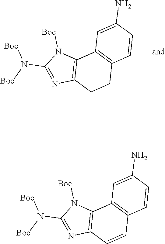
N1=C(N([Boc])[Boc])N([Boc])C2=C1CCC1=C2C=C(N)C=C1.N1=C(N([Boc])[Boc])N([Boc])C2=C1C=CC1=C2C=C(N)C=C1
